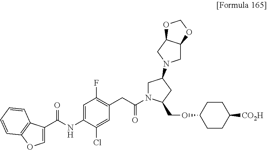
C1=C(C(NC2=CC(F)=C(CC(N3CC(N4CC5C(C4)OCO5)CC3COC3CCC([CO2H])CC3)=O)C=C2Cl)=O)C2=C(C=CC=C2)O1
